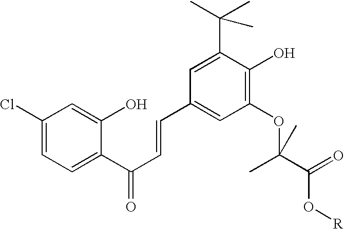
C1(Cl)=CC=C(C(C=CC2=CC(OC(C)(C)C(O[R])=O)=C(O)C(C(C)(C)C)=C2)=O)C(O)=C1
